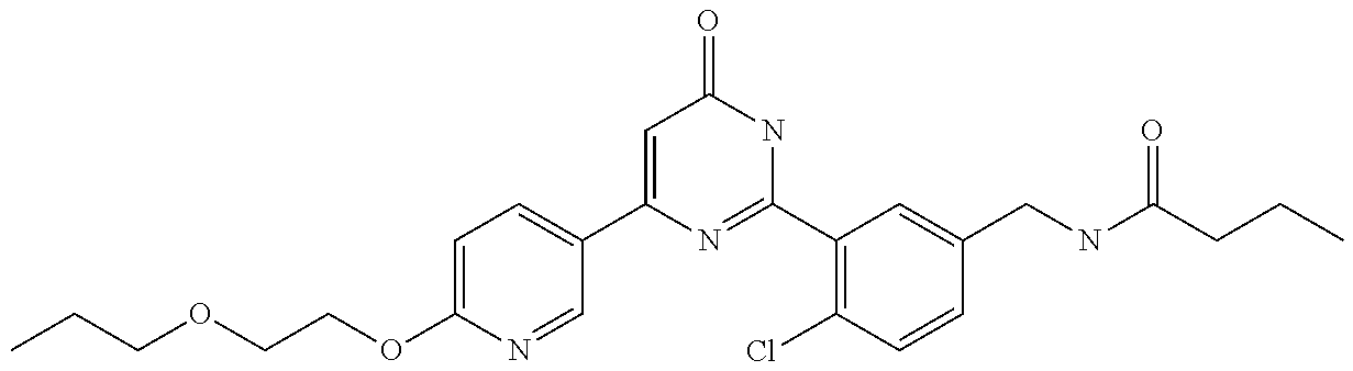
C1(C2=CC=C(OCCOCCC)N=C2)=CC(=O)NC(C2=C(Cl)C=CC(CNC(CCC)=O)=C2)=N1
